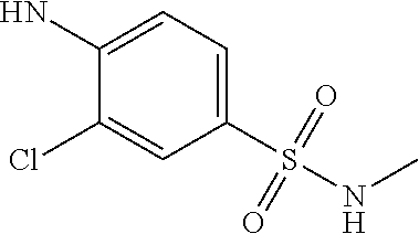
C1(S(NC)(=O)=O)=CC=C(N)C(Cl)=C1
